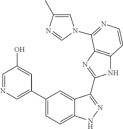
C1(C2=CN=CC(O)=C2)=CC=C2C(=C1)C(C1=NC3=C(N1)C=CN=C3N1C=C(C)N=C1)=NN2
